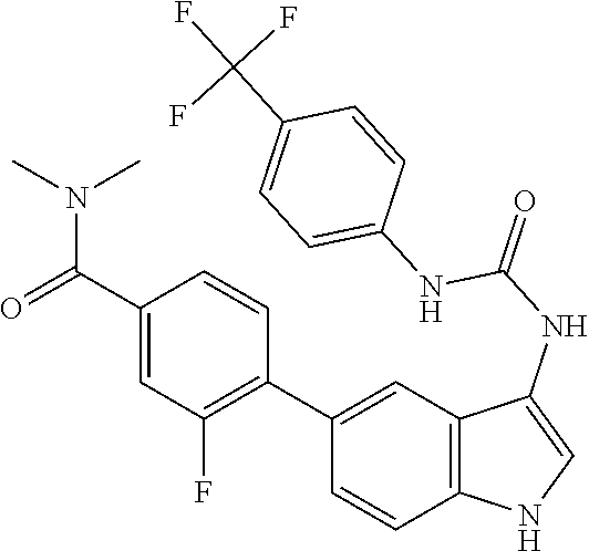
C12=C(C=C(C3=C(F)C=C(C(=O)N(C)C)C=C3)C=C1)C(NC(=O)NC1=CC=C(C(F)(F)F)C=C1)=CN2
